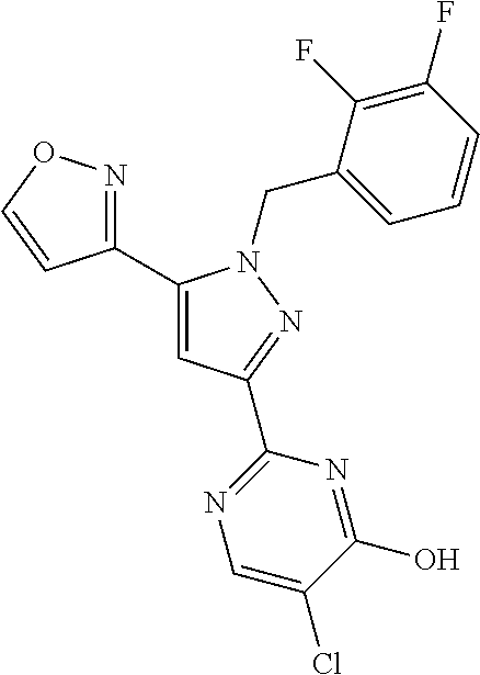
C1(C2=CC(C3=NC=C(Cl)C(O)=N3)=NN2CC2=CC=CC(F)=C2F)=NOC=C1
